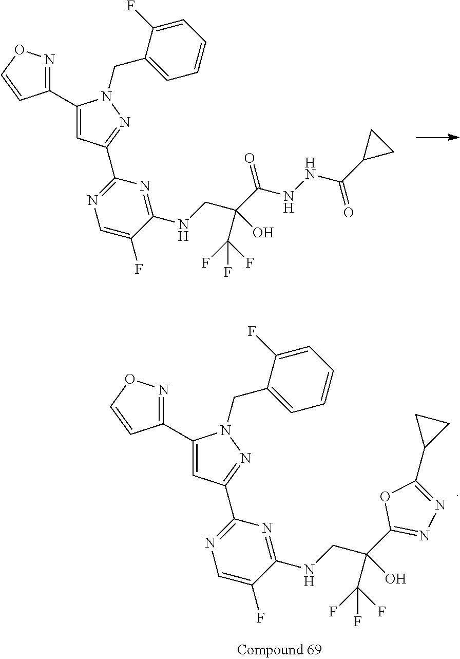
C1(C2=CC(C3=NC=C(F)C(NCC(C4=NN=C(C5CC5)O4)(C(F)(F)F)O)=N3)=NN2CC2=CC=CC=C2F)=NOC=C1.C1(C2=CC(C3=NC=C(F)C(NCC(C(NNC(C4CC4)=O)=O)(C(F)(F)F)O)=N3)=NN2CC2=CC=CC=C2F)=NOC=C1
